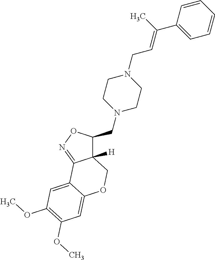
C12([H])C(=NOC1CN1CCN(CC=C(C3=CC=CC=C3)C)CC1)C1=CC(OC)=C(OC)C=C1OC2
